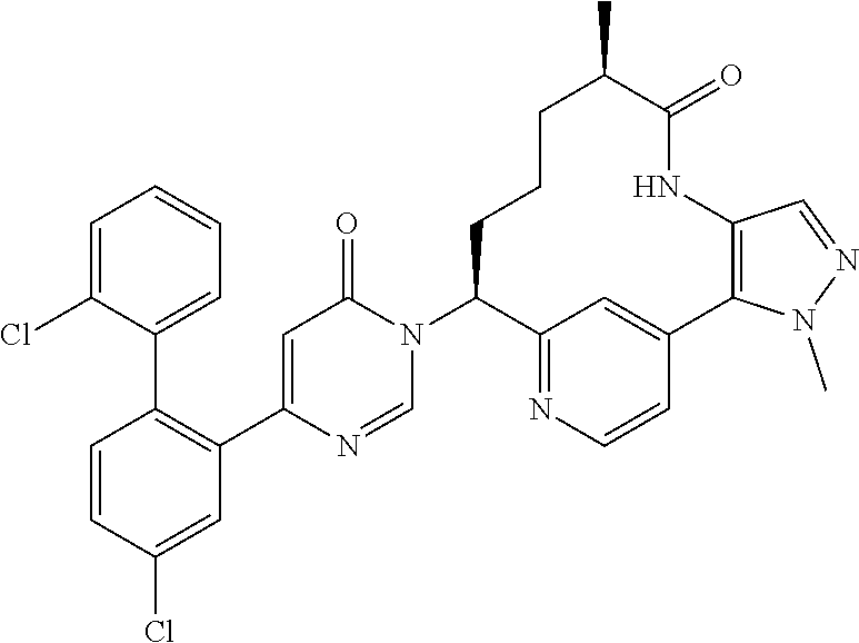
C1=CC(Cl)=CC(C2=CC(=O)N(C3C4=NC=CC(=C4)C4=C(NC(=O)C(C)CCC3)C=NN4C)C=N2)=C1C1=CC=CC=C1Cl
